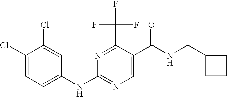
C1=C(Cl)C(Cl)=CC(NC2=NC=C(C(NCC3CCC3)=O)C(C(F)(F)F)=N2)=C1
